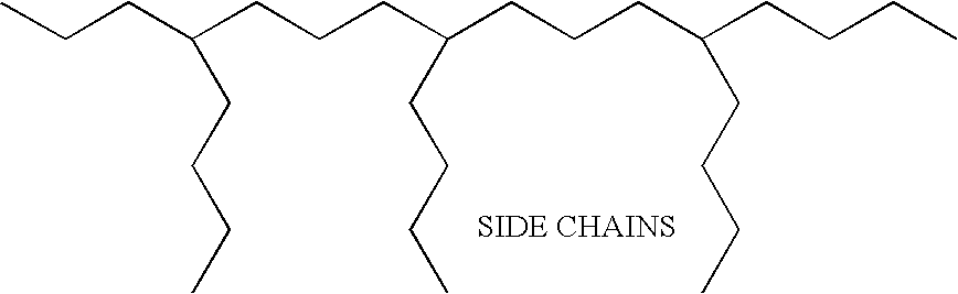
C(CC(CCCC(CCCC(CCCC)CCCC)CCCC)CCCC)C
